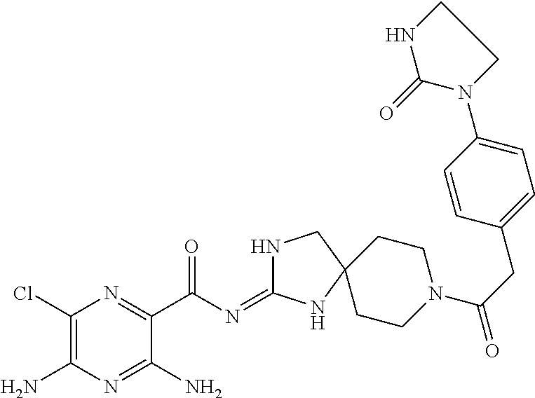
C1(Cl)=C(N)N=C(N)C(C(=O)N=C2NCC3(N2)CCN(C(=O)CC2=CC=C(N4CCNC4=O)C=C2)CC3)=N1
